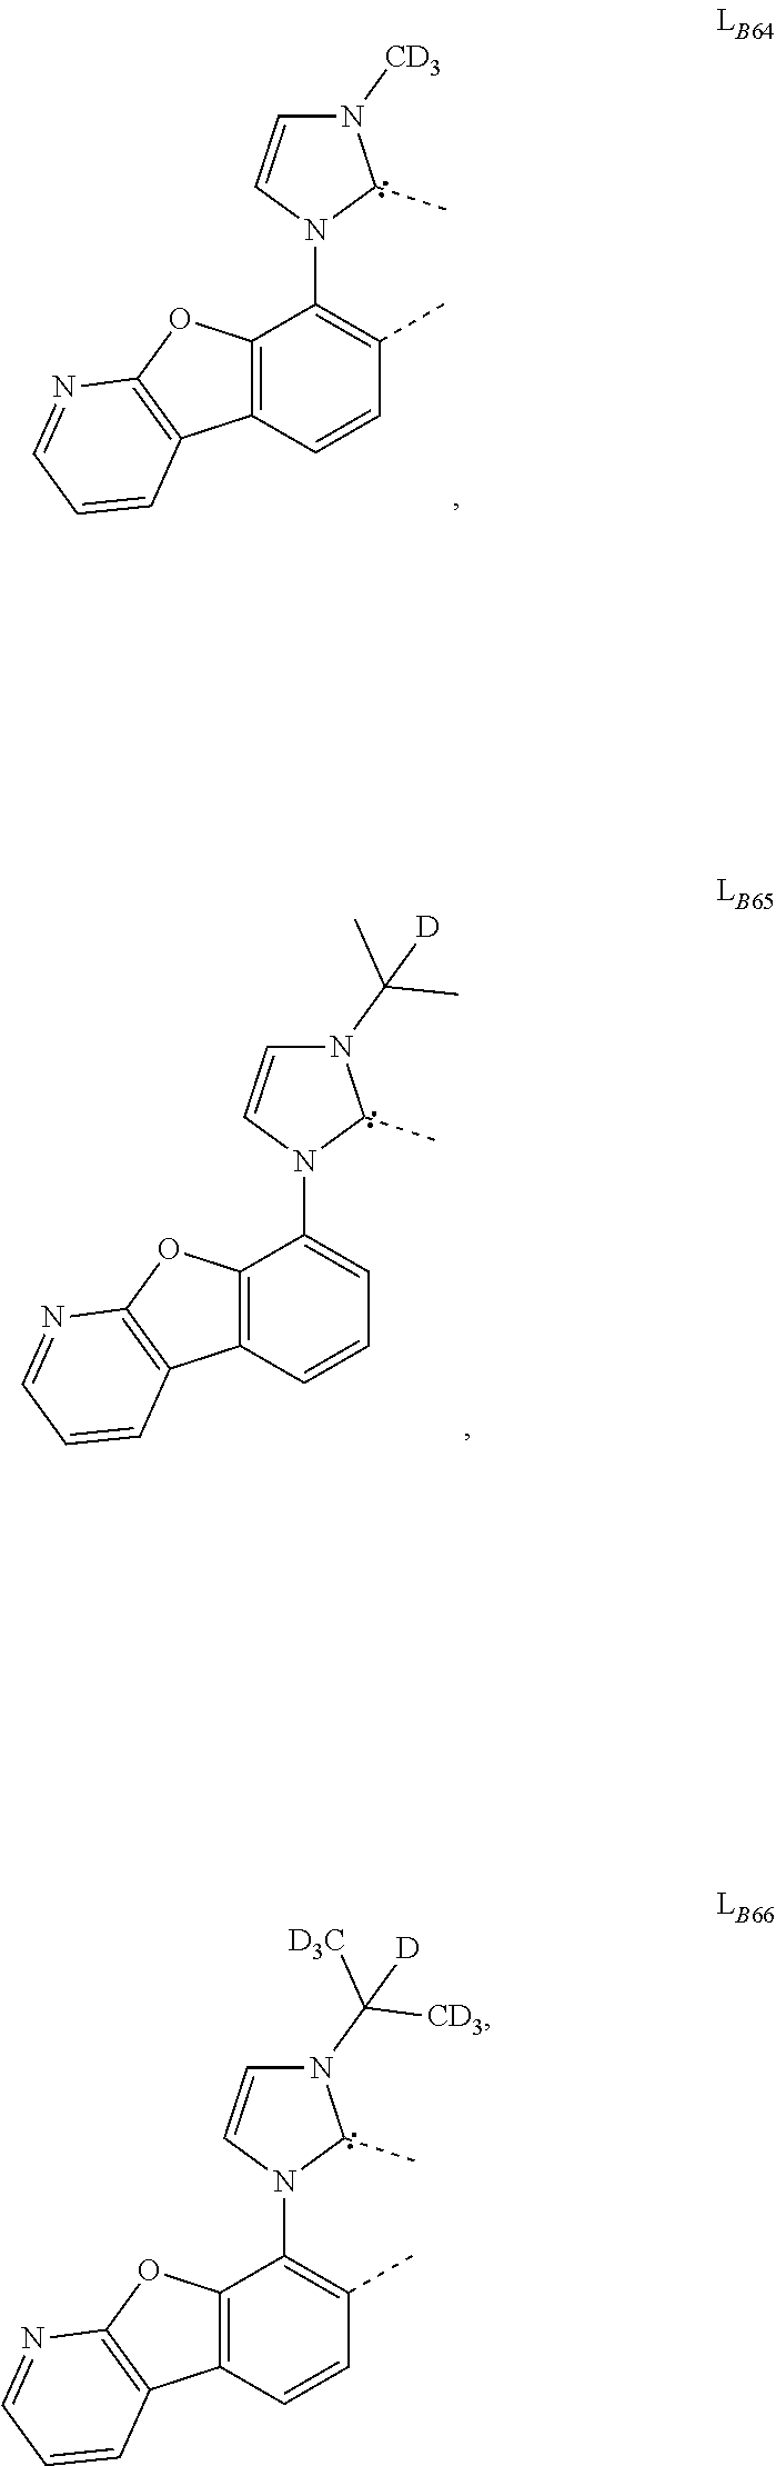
N1(C(C)(C)[D])C=CN(C2=CC=CC3=C2OC2=C3C=CC=N2)C1C.N1([CD3])C=CN(C2=C(C)C=CC3=C2OC2=C3C=CC=N2)C1C.N1(C([D3C])([CD3])[D])C=CN(C2=C(C)C=CC3=C2OC2=C3C=CC=N2)C1C
